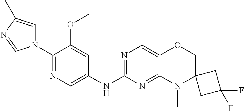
C1(N2C=C(C)N=C2)=NC=C(NC2=NC=C3C(=N2)N(C)C2(CO3)CC(F)(F)C2)C=C1OC
